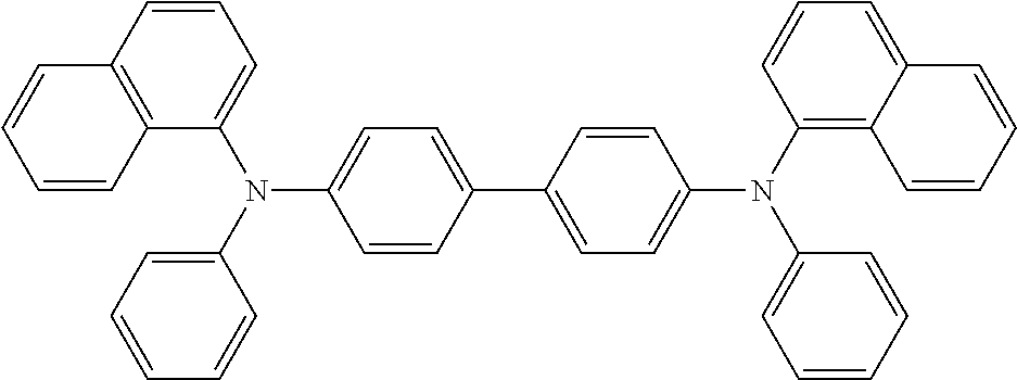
N(C1=CC=C(C2=CC=C(N(C3=CC=CC=C3)C3=C4C(=CC=C3)C=CC=C4)C=C2)C=C1)(C1=CC=CC2=C1C=CC=C2)C1=CC=CC=C1
